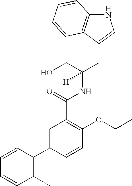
N1C2=C(C(CC(NC(C3=C(OCC)C=CC(C4=C(C)C=CC=C4)=C3)=O)(CO)[H])=C1)C=CC=C2
